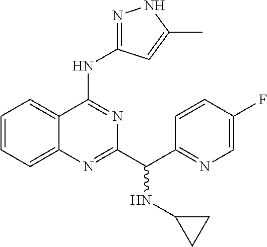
C12=CC=CC=C1N=C(C(C1=NC=C(F)C=C1)NC1CC1)N=C2NC1=NNC(C)=C1
